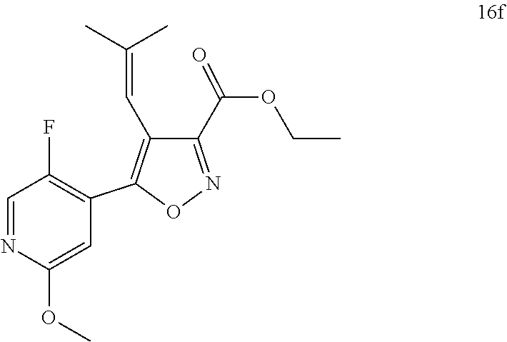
C1(C(OCC)=O)=NOC(C2=C(F)C=NC(OC)=C2)=C1C=C(C)C
